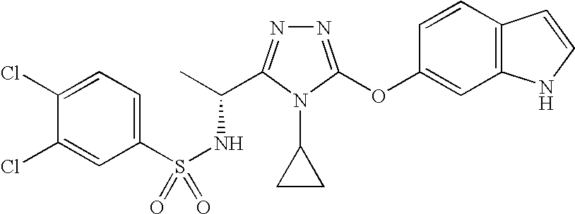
N1=C(OC2=CC3=C(C=C2)C=CN3)N(C2CC2)C(C(C)NS(=O)(C2=CC=C(Cl)C(Cl)=C2)=O)=N1
